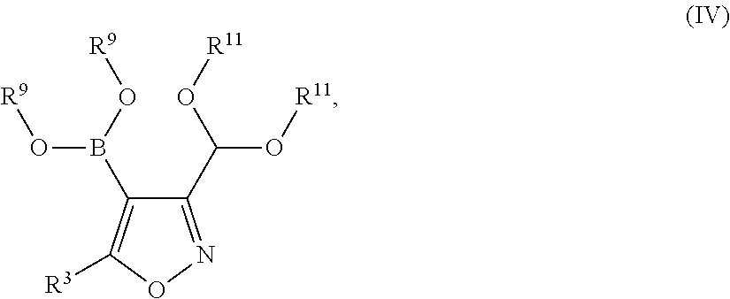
C1(C(O[R11])O[R11])=NOC([R3])=C1B(O[R9])O[R9]
